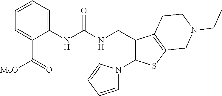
C1(CNC(NC2=CC=CC=C2C([MeO])=O)=O)=C(N2C=CC=C2)SC2=C1CCN(CC)C2
